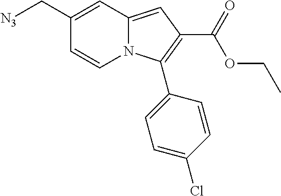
C([N3])C1=CC2=CC(C(=O)OCC)=C(C3=CC=C(Cl)C=C3)N2C=C1
